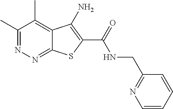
C1(C)=NN=C2C(=C1C)C(N)=C(C(=O)NCC1=NC=CC=C1)S2
